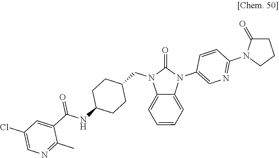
O=C1N(CC2CCC(NC(C3=CC(Cl)=CN=C3C)=O)CC2)C2=CC=CC=C2N1C1=CN=C(N2C(=O)CCC2)C=C1
